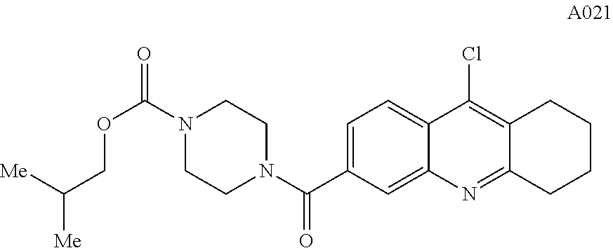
C1=C(C(N2CCN(C(=O)OCC([Me])[Me])CC2)=O)C=C2C(=C1)C(Cl)=C1C(=N2)CCCC1
